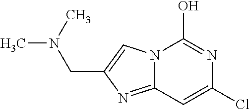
N12C(=NC(CN(C)C)=C1)C=C(Cl)N=C2O
